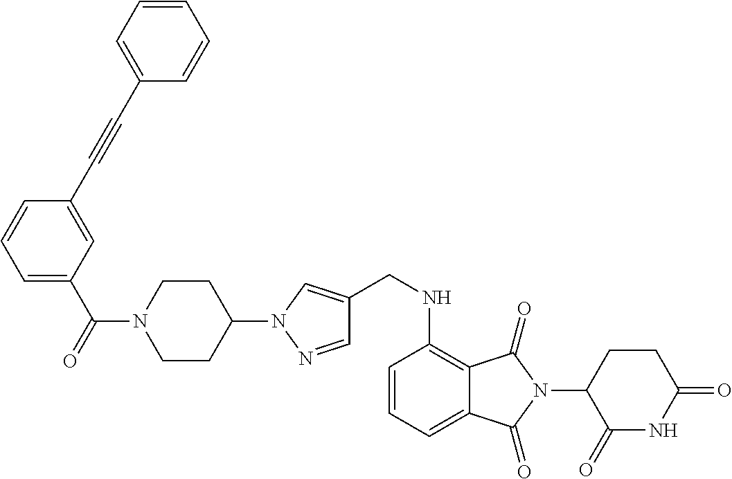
C1(CNC2=C3C(=CC=C2)C(=O)N(C2C(=O)NC(=O)CC2)C3=O)=CN(C2CCN(C(=O)C3=CC=CC(C#CC4=CC=CC=C4)=C3)CC2)N=C1
